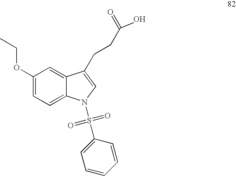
C1(OCC)=CC=C2C(=C1)C(CCC(O)=O)=CN2S(C1=CC=CC=C1)(=O)=O
